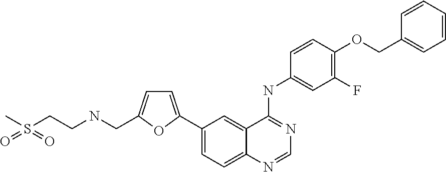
C1=C(C2=CC=C3C(=C2)C(NC2=CC(F)=C(OCC4=CC=CC=C4)C=C2)=NC=N3)OC(CNCCS(C)(=O)=O)=C1
